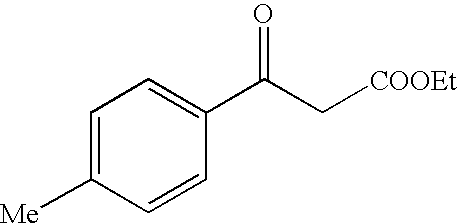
C1=C([Me])C=CC(C(C[COOEt])=O)=C1
